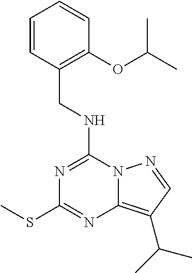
C1=CC(CNC2=NC(SC)=NC3=C(C(C)C)C=NN23)=C(OC(C)C)C=C1
